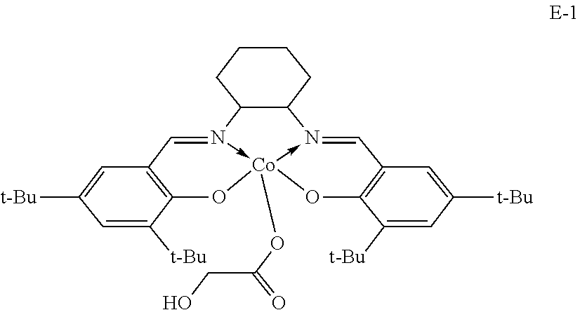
C1C2C(CCC1)N1-[Co]3(OC(CO)=O)(-N2=CC2=C(C([t-Bu])=CC([t-Bu])=C2)O3)OC2=C(C=1)C=C([t-Bu])C=C2[t-Bu]
